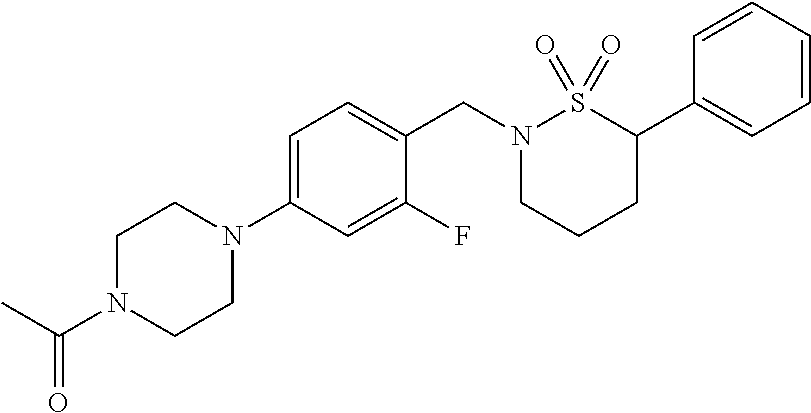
C1(N2CCN(C(C)=O)CC2)=CC=C(CN2CCCC(C3=CC=CC=C3)S2(=O)=O)C(F)=C1
